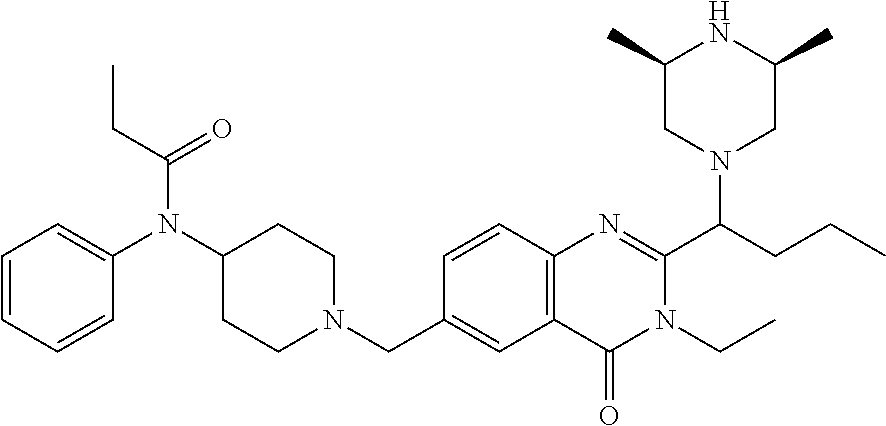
C1(CN2CCC(N(C3=CC=CC=C3)C(=O)CC)CC2)=CC2=C(C=C1)N=C(C(N1CC(C)NC(C)C1)CCC)N(CC)C2=O
